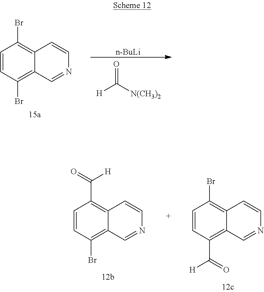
C1=CC(Br)=C2C(=C1Br)C=CN=C2.[H]C([N(CH3)2])=O.[n-BuLi].C1=CC(C([H])=O)=C2C(=C1Br)C=CN=C2.C1=CC(Br)=C2C(=C1C([H])=O)C=CN=C2
